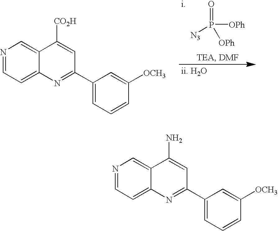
O=P([N3])([OPh])[OPh].[i].[ii. H2O].N1=CC=C2C(=C1)C([CO2H])=CC(C1=CC=CC([OCH3])=C1)=N2.N1=CC=C2C(=C1)C(N)=CC(C1=CC=CC([OCH3])=C1)=N2
